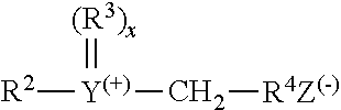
[R2][Y(+)](=[(R3)x])C[R4Z(-)]
